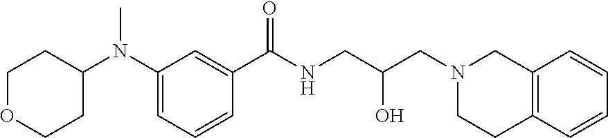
N(CC(O)CN1CCC2=C(C1)C=CC=C2)C(C1=CC(N(C2CCOCC2)C)=CC=C1)=O
